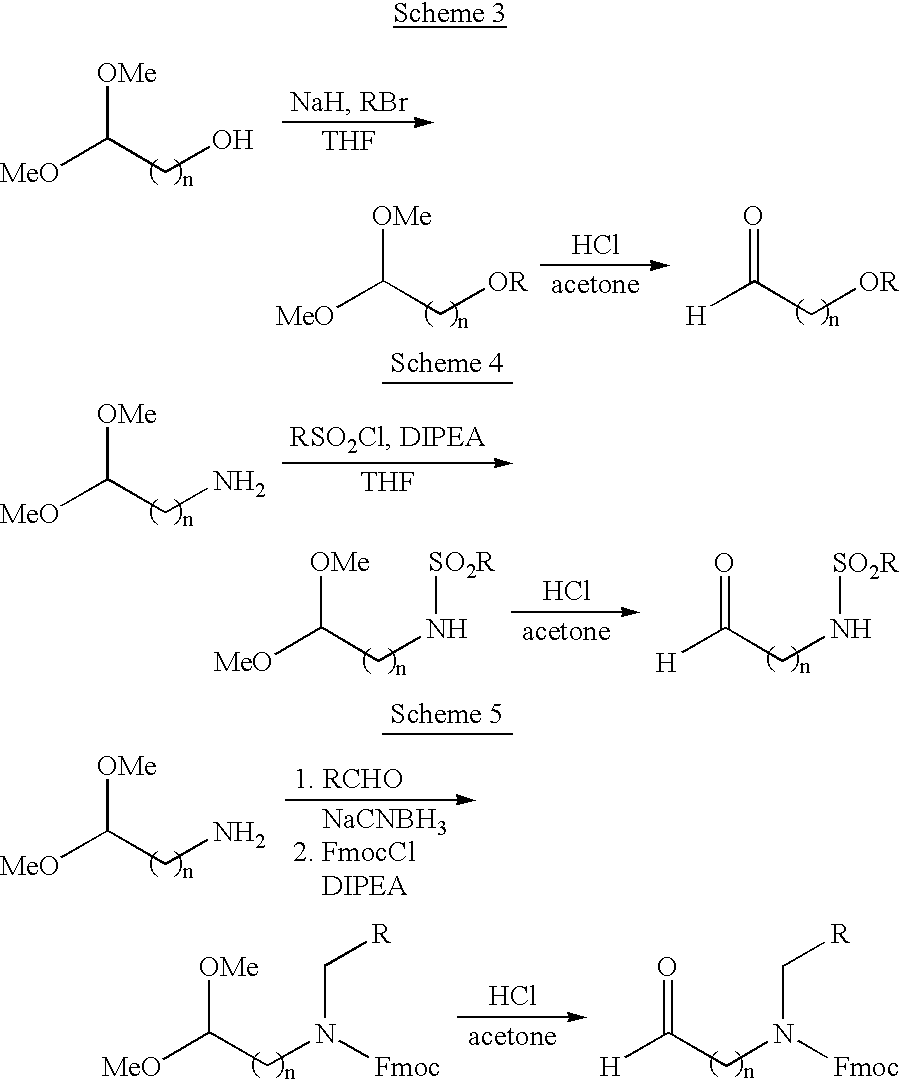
C([MeO])(CO)[OMe].[THF].Cl.[H]C(C[OR])=O.C([MeO])(C[OR])[OMe].Cl.[H]C(CN[SO2R])=O.C([MeO])(CN[SO2R])[OMe].C([MeO])(CN)[OMe].[THF].Cl.[H]C(CN(C[R])[Fmoc])=O.C([MeO])(CN(C[R])[Fmoc])[OMe].[NaCNBH3].C([MeO])(CN)[OMe]
